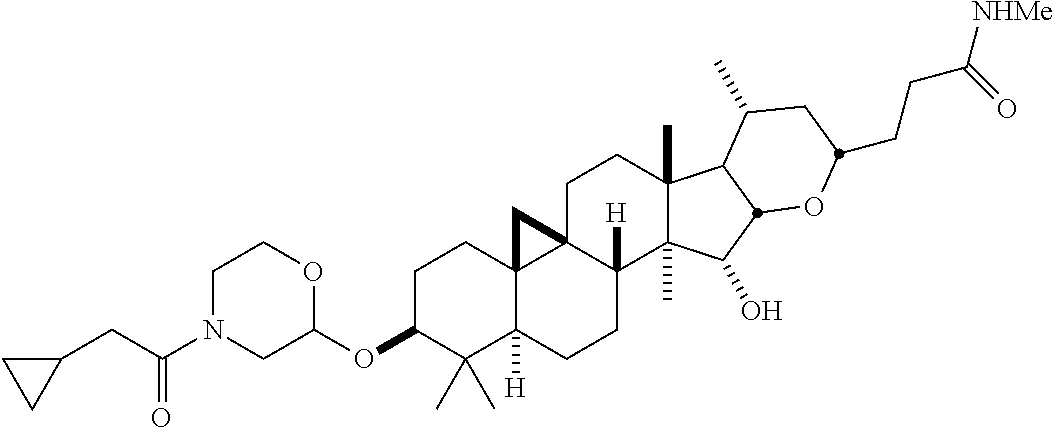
C(C(N1CC(OC2C(C)(C)C3([H])C4(CC2)C2(CCC5(C)C(C)(C(O)C6C5C(C)CC(CCC([NHMe])=O)O6)C2([H])CC3)C4)OCC1)=O)C1CC1
